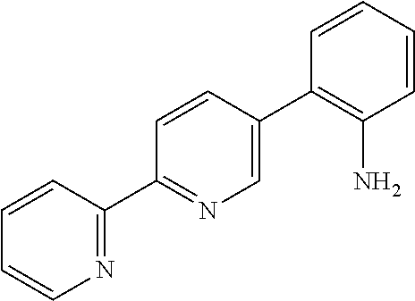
N1=C(C2=NC=C(C3=C(N)C=CC=C3)C=C2)C=CC=C1
